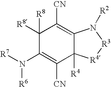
C1([R8])([R8])C(N([R7])[R6])=C([CN])C2([R4])C(=C1[CN])N([R2])[R3][R4]2
